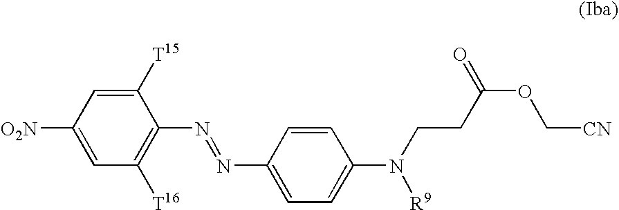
[O2N]C1=CC([T16])=C(N=NC2=CC=C(N([R9])CCC(OC[CN])=O)C=C2)C([T15])=C1
